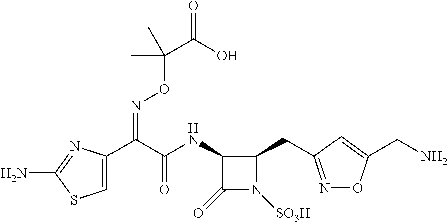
C1=C(C(C(NC2C(=O)N([SO3H])C2CC2=NOC(CN)=C2)=O)=NOC(C(=O)O)(C)C)N=C(N)S1
